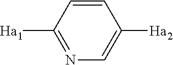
N1=C([Ha1])C=CC([Ha2])=C1
